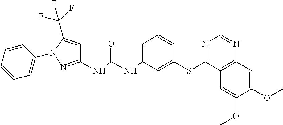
N(C(NC1=CC=CC(SC2=NC=NC3=C2C=C(OC)C(OC)=C3)=C1)=O)C1=NN(C2=CC=CC=C2)C(C(F)(F)F)=C1
